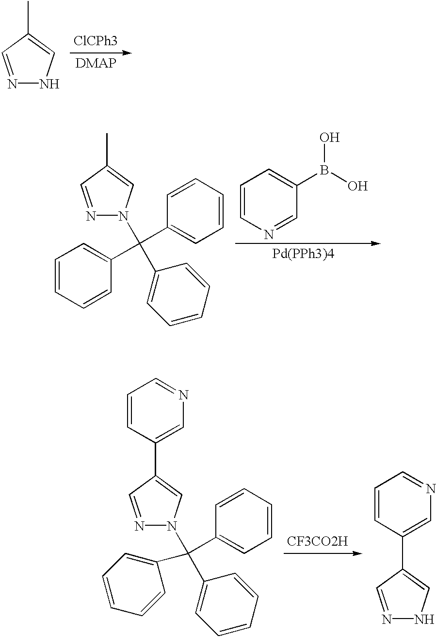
N1N=CC(C)=C1.N1(C(C2=CC=CC=C2)(C2=CC=CC=C2)C2=CC=CC=C2)N=CC(C)=C1.C1=CN=CC(B(O)O)=C1.N1(C(C2=CC=CC=C2)(C2=CC=CC=C2)C2=CC=CC=C2)N=CC(C2=CN=CC=C2)=C1.[CF3CO2H].N1N=CC(C2=CN=CC=C2)=C1
